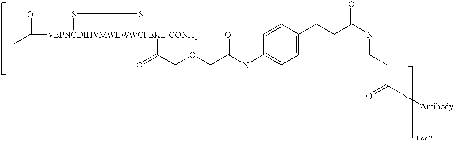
C1=CC(CCC(NCCC(N[Antibody])=O)=O)=CC=C1NC(COCC(=O)[VEPNCDIHVMWEWWCFEKL-CONH2]1(C(C)=O)SS1)=O
